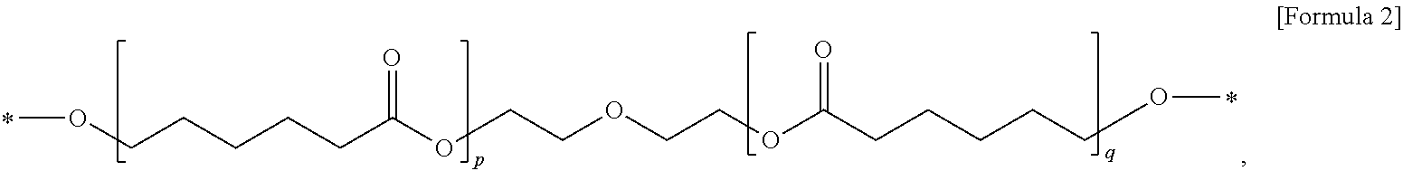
COCCCCCC(OCCOCCOC(CCCCCOC)=O)=O
